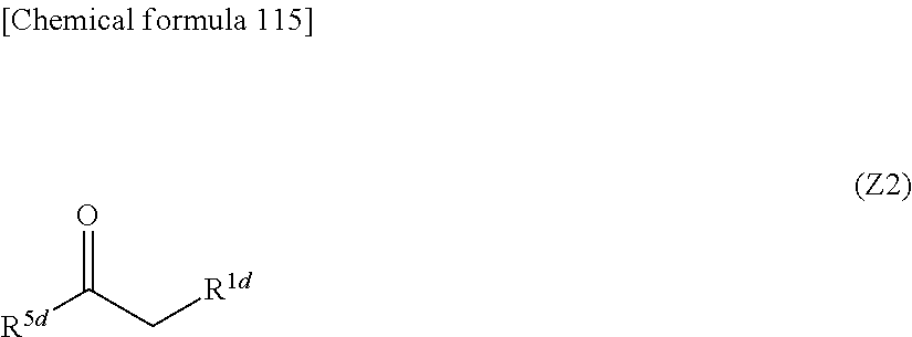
C([R1d])C([R5d])=O
